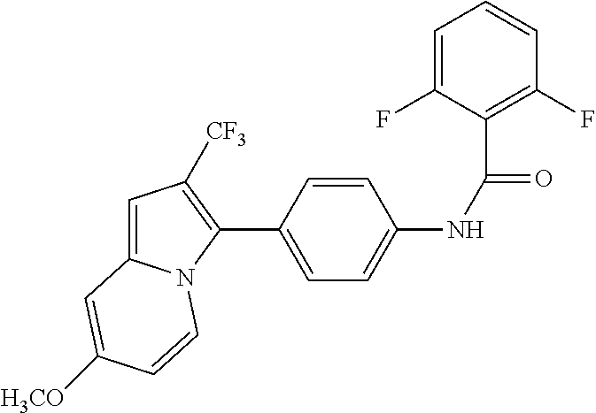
C1(C2=CC=C(NC(=O)C3=C(F)C=CC=C3F)C=C2)=C([CF3])C=C2N1C=CC([H3CO])=C2
